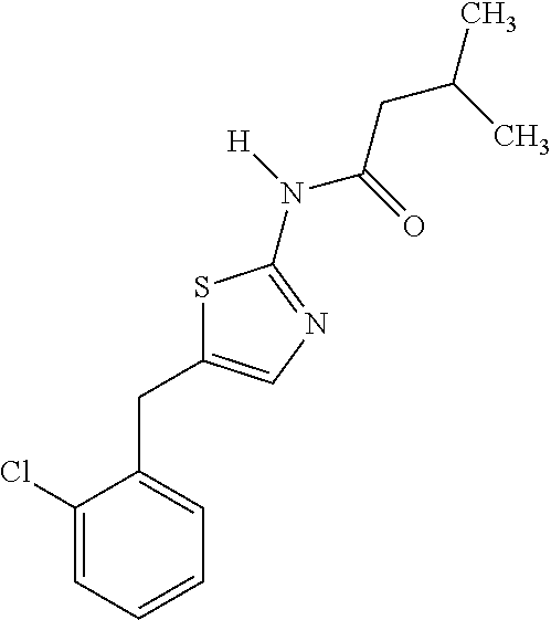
C1(Cl)=CC=CC=C1CC1=CN=C(N(C(CC(C)C)=O)[H])S1
